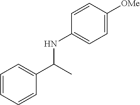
C1=CC=CC(C(C)NC2=CC=C([OMe])C=C2)=C1
